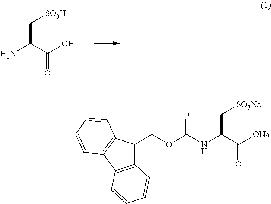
NC(C(O)=O)C[SO3H].N(C(C([ONa])=O)C[SO3Na])C(OCC1C2=C(C3=C1C=CC=C3)C=CC=C2)=O
